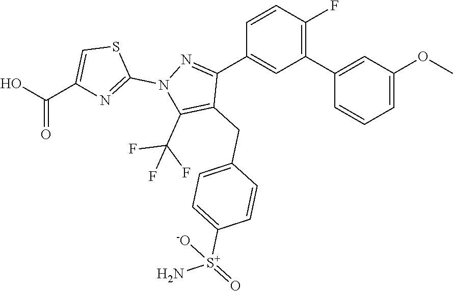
C1(C2=CC(OC)=CC=C2)=C(F)C=CC(C2=NN(C3=NC(C(O)=O)=CS3)C(C(F)(F)F)=C2CC2=CC=C([S+](N)(=O)[-O])C=C2)=C1
